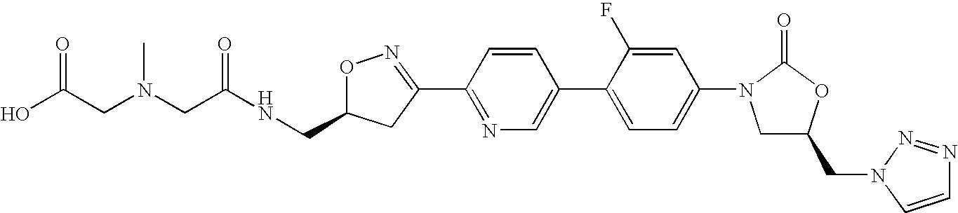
C(N(CC(NCC1ON=C(C2=NC=C(C3=CC=C(N4CC(CN5C=CN=N5)OC4=O)C=C3F)C=C2)C1)=O)C)C(O)=O
